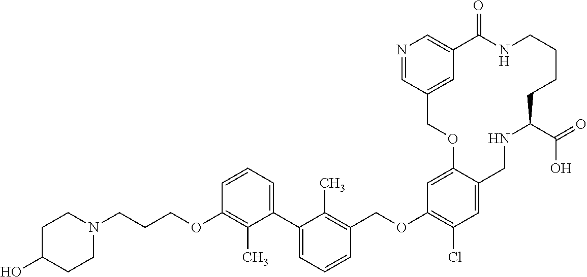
C1(C)=C(OCCCN2CCC(O)CC2)C=CC=C1C1=CC=CC(COC2=C(Cl)C=C3C(=C2)OCC2=CC(=CN=C2)C(=O)NCCCCC(C(=O)O)NC3)=C1C
